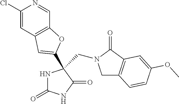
C1C2=C(C(=O)N1CC1(C3=CC4=C(C=NC(Cl)=C4)O3)NC(=O)NC1=O)C=C(OC)C=C2
